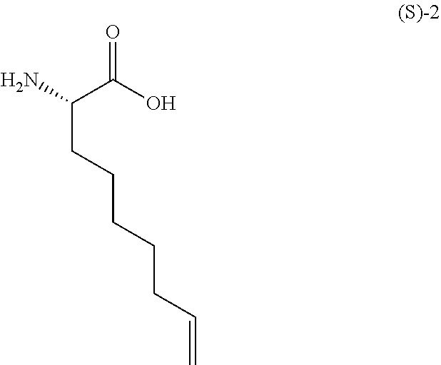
NC(C(O)=O)CCCCCC=C
